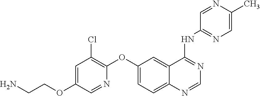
NCCOC1=CC(Cl)=C(OC2=CC=C3C(=C2)C(NC2=NC=C(C)N=C2)=NC=N3)N=C1
